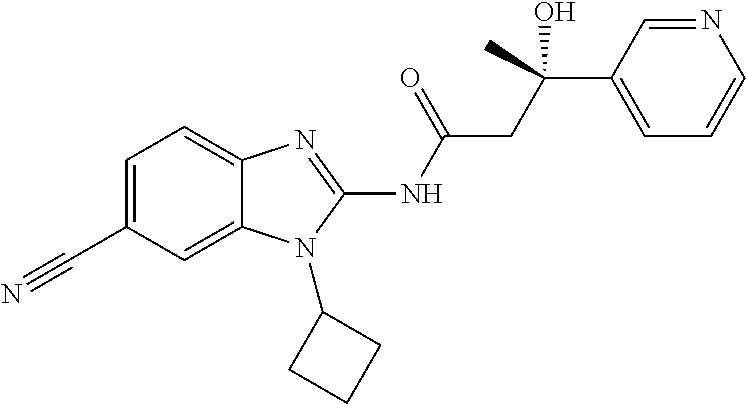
C1=C(C#N)C=C2C(=C1)N=C(NC(CC(C1=CC=CN=C1)(O)C)=O)N2C1CCC1
